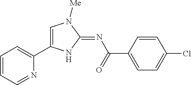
C1=CC=NC(C2=CN([Me])C(=NC(=O)C3=CC=C(Cl)C=C3)N2)=C1
